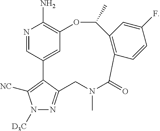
N1([D3C])N=C2C(=C1[NC])C1=CC(=C(N)N=C1)OC(C)C1=C(C=CC(F)=C1)C(=O)N(C)C2
